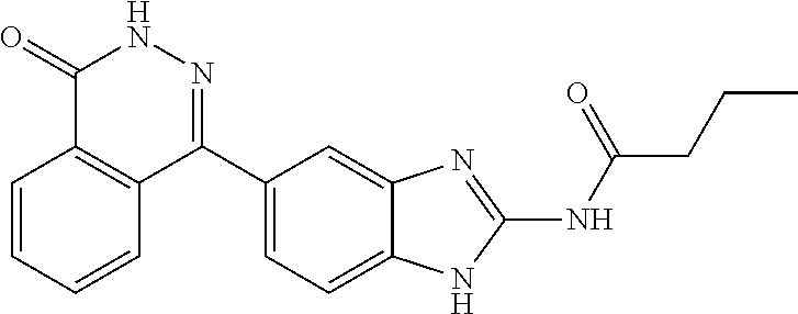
C(C(=O)NC1=NC2=CC(C3=NNC(=O)C4=C3C=CC=C4)=CC=C2N1)CC
